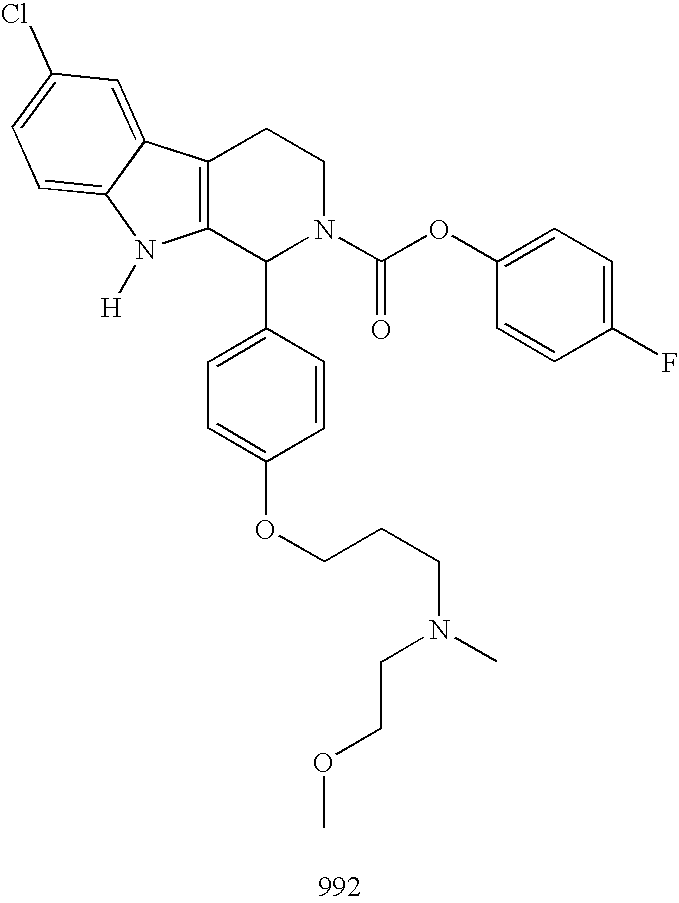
C12=C(C(C3=CC=C(OCCCN(CCOC)C)C=C3)N(C(OC3=CC=C(F)C=C3)=O)CC1)N([H])C1=CC=C(Cl)C=C21
